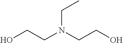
OCCN(CCO)CC
